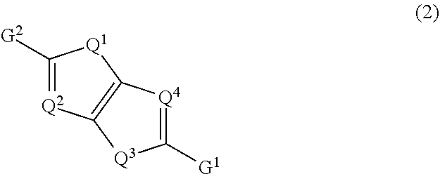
C1([G2])=[Q2]C2=C([Q1]1)[Q4]=C([G1])[Q3]2
